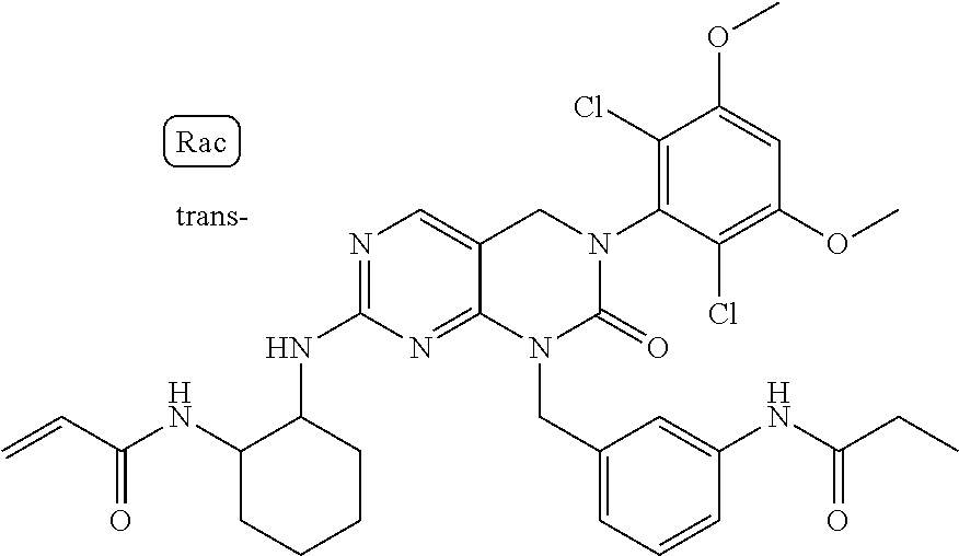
N(C1=NC=C2C(=N1)N(CC1=CC=CC(NC(CC)=O)=C1)C(=O)N(C1=C(Cl)C(OC)=CC(OC)=C1Cl)C2)C1C(NC(C=C)=O)CCCC1
